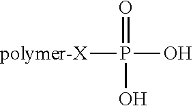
O=P(O)(O)[polymer-X]
